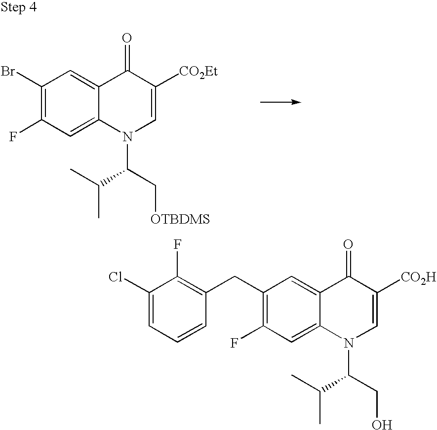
C1(Br)=C(F)C=C2C(=C1)C(=O)C([CO2Et])=CN2C(C(C)C)C[OTBDMS].C1(CC2=C(F)C(Cl)=CC=C2)=C(F)C=C2C(=C1)C(=O)C([CO2H])=CN2C(C(C)C)CO
